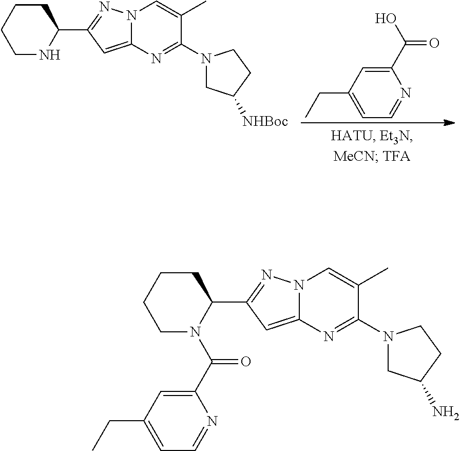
N1C(C2=NN3C(=C2)N=C(N2CC([NHBoc])CC2)C(C)=C3)CCCC1.C1(C(O)=O)=CC(CC)=CC=N1.C1(C(N2C(C3=NN4C(=C3)N=C(N3CC(N)CC3)C(C)=C4)CCCC2)=O)=CC(CC)=CC=N1
